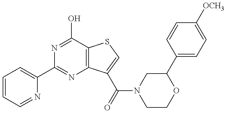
C1=CC=NC(C2=NC3=C(C(O)=N2)SC=C3C(=O)N2CCOC(C3=CC=C([OCH3])C=C3)C2)=C1
